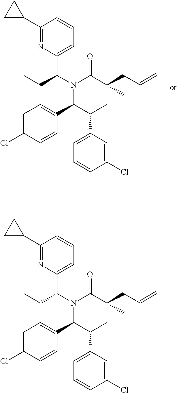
N1(C(CC)C2=CC=CC(C3CC3)=N2)C(C2=CC=C(Cl)C=C2)C(C2=CC=CC(Cl)=C2)CC(CC=C)(C)C1=O.N1(C(CC)C2=CC=CC(C3CC3)=N2)C(C2=CC=C(Cl)C=C2)C(C2=CC=CC(Cl)=C2)CC(CC=C)(C)C1=O
